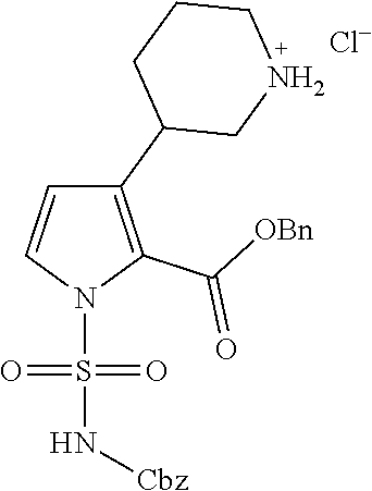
C1(C2CNCCC2)=C(C([OBn])=O)N(S(=O)(=O)N[Cbz])C=C1.[Cl-]
